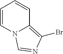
C1=CN2C(=C(Br)N=C2)C=C1
